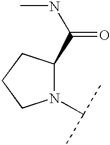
N1(C(C)C)C(C(NC)=O)CCC1
